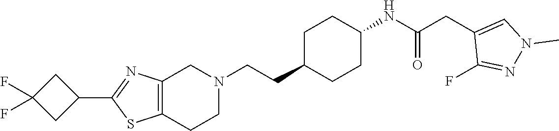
C1C(CCN2CC3=C(CC2)SC(C2CC(F)(F)C2)=N3)CCC(NC(CC2=CN(C)N=C2F)=O)C1
